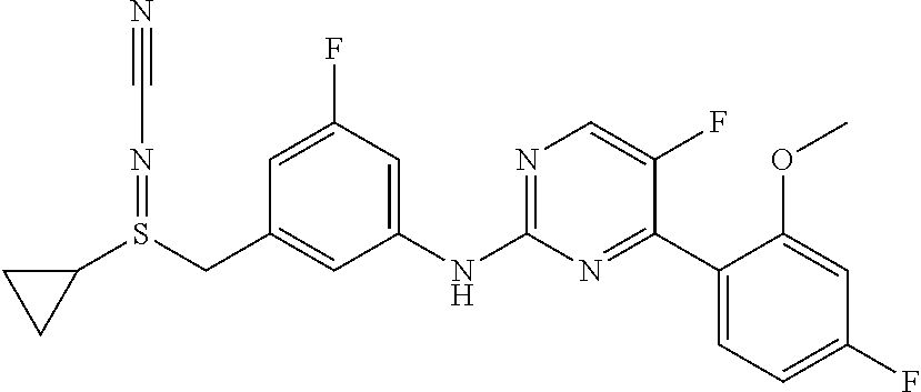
C1(F)=CC(CS(C2CC2)=NC#N)=CC(NC2=NC=C(F)C(C3=CC=C(F)C=C3OC)=N2)=C1
